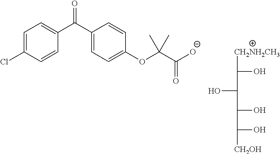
C1=C(Cl)C=CC(C(C2=CC=C(OC(C([O-])=O)(C)C)C=C2)=O)=C1.[CH2NH2CH3]C(O)C(O)C(O)C(O)[CH2OH]
